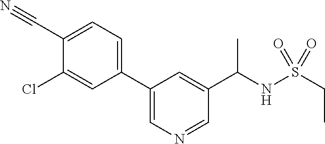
C1(C(NS(CC)(=O)=O)C)=CC(C2=CC=C(C#N)C(Cl)=C2)=CN=C1
